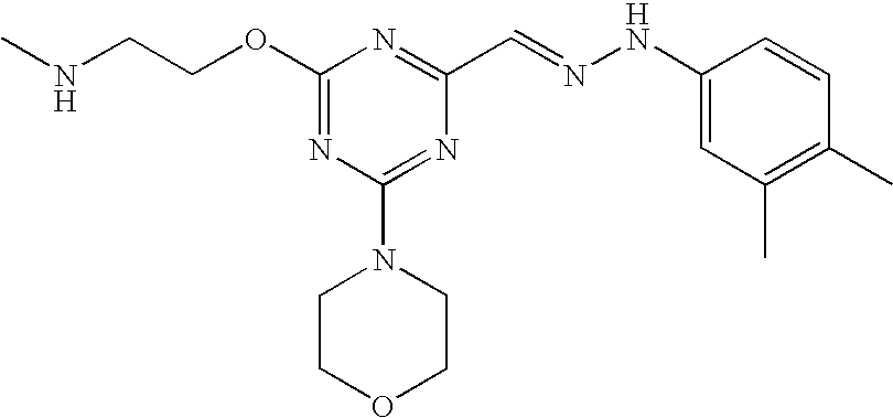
C(COC1=NC(N2CCOCC2)=NC(C=NNC2=CC(C)=C(C)C=C2)=N1)NC
